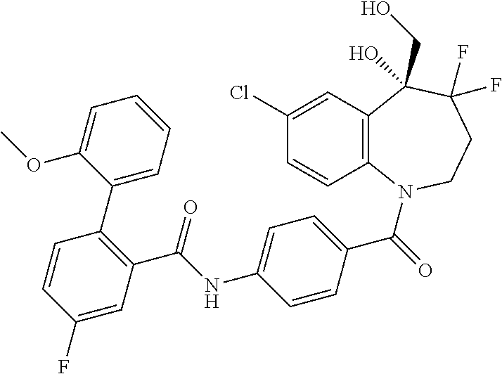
C12=C(N(C(=O)C3=CC=C(NC(C4=C(C5=CC=CC=C5OC)C=CC(F)=C4)=O)C=C3)CCC(F)(F)C1(CO)O)C=CC(Cl)=C2
